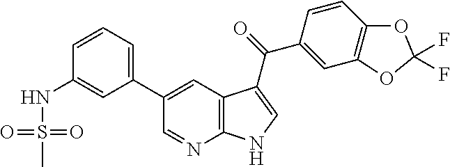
C1(C2=CC3=C(N=C2)NC=C3C(=O)C2=CC3=C(C=C2)OC(F)(F)O3)=CC=CC(NS(C)(=O)=O)=C1
